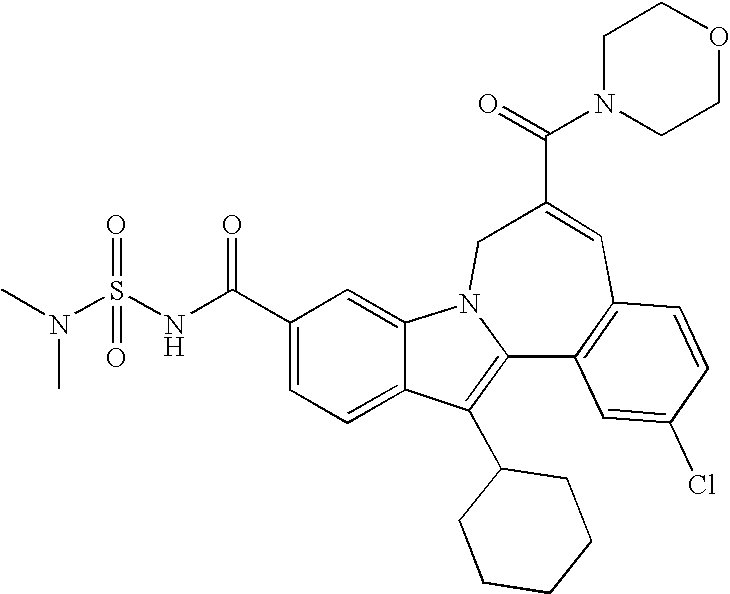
C1(C(NS(N(C)C)(=O)=O)=O)=CC=C2C(=C1)N1C(=C2C2CCCCC2)C2=C(C=C(C(=O)N3CCOCC3)C1)C=CC(Cl)=C2
